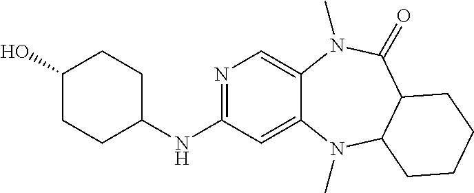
N1=C(NC2CCC(O)CC2)C=C2C(=C1)N(C)C(=O)C1C(N2C)CCCC1
